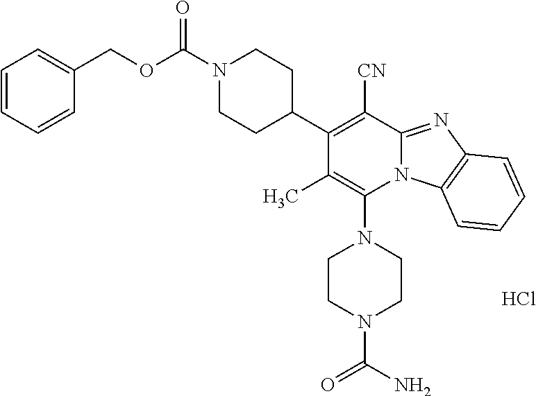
Cl.C1(C)=C(N2CCN(C(N)=O)CC2)N2C(=NC3=C2C=CC=C3)C([CN])=C1C1CCN(C(=O)OCC2=CC=CC=C2)CC1
